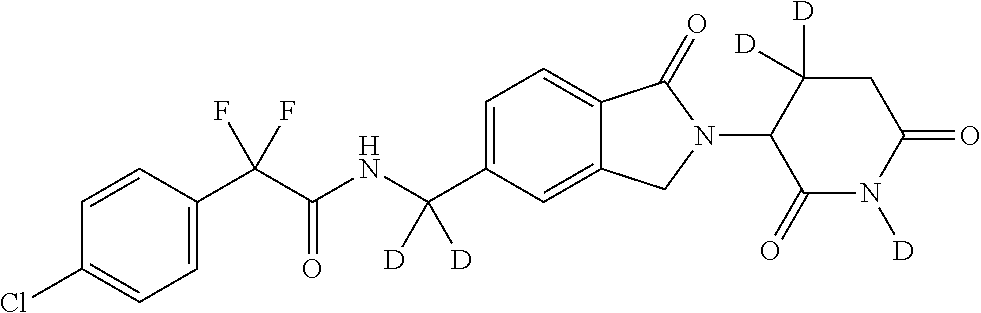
C1=CC(C(C(NC(C2=CC=C3C(=C2)CN(C2C(=O)N([D])C(=O)CC2([D])[D])C3=O)([D])[D])=O)(F)F)=CC=C1Cl
